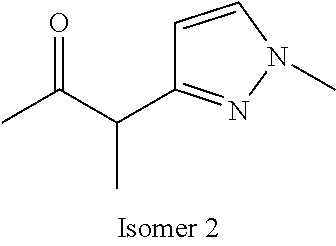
CC(C(C1=NN(C)C=C1)C)=O
